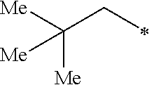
[Me]C([Me])(CC)[Me]
